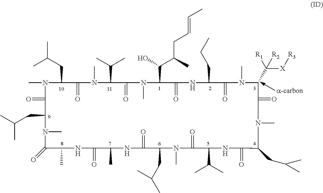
CN1C(CC(C)C)C(=O)N(C)C(C(C)C)C(=O)N(C)C(C(O)C(CC=CC)C)C(=O)NC(CCC)C(=O)N(C)C(C([R1])([X][R3])[R2])C(=O)N(C)C(CC(C)C)C(=O)NC(C(C)C)C(=O)N(C)C(CC(C)C)C(=O)NC(C)C(=O)NC(C)C(=O)N(C)C(CC(C)C)C1=O
